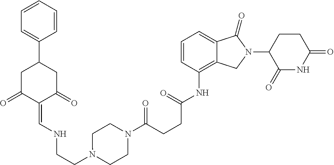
C12=C(NC(=O)CCC(N3CCN(CCNC=C4C(=O)CC(C5=CC=CC=C5)CC4=O)CC3)=O)C=CC=C1C(=O)N(C1C(=O)NC(=O)CC1)C2
